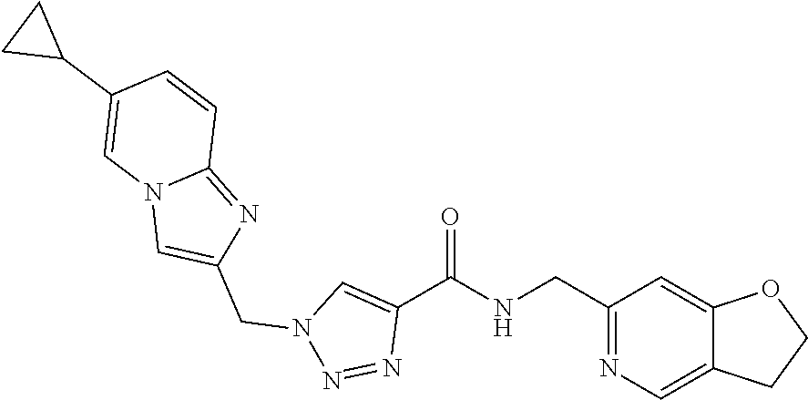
C1(CNC(C2=CN(CC3=CN4C(=N3)C=CC(C3CC3)=C4)N=N2)=O)=NC=C2C(=C1)OCC2
